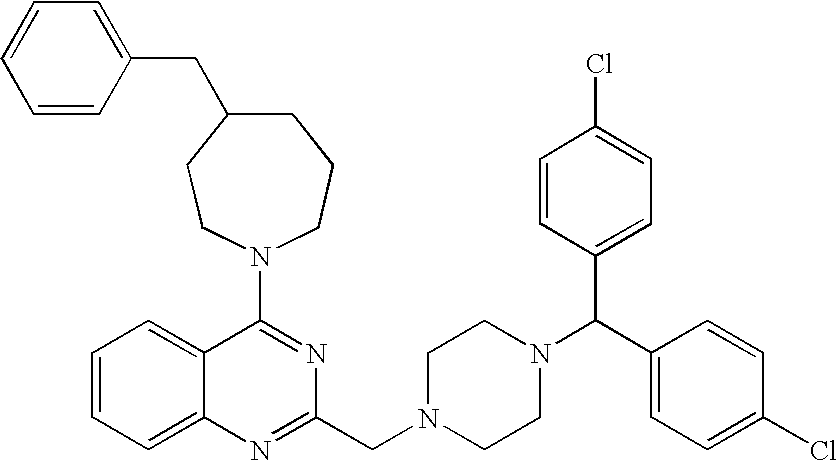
C1(N2CCCC(CC3=CC=CC=C3)CC2)=NC(CN2CCN(C(C3=CC=C(Cl)C=C3)C3=CC=C(Cl)C=C3)CC2)=NC2=CC=CC=C12
